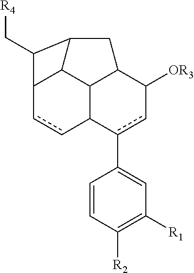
[R4]CC1C2ccC3C4C2C1CC4C([OR3])cc3C1=CC([R1])=C([R2])C=C1
